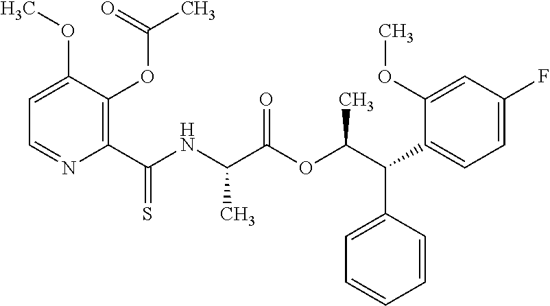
C1=C(OC)C(OC(=O)C)=C(C(NC(C(OC(C(C2=CC=C(F)C=C2OC)C2=CC=CC=C2)C)=O)C)=S)N=C1
